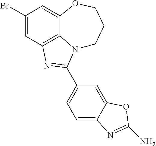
C12=C3C=C(Br)C=C1OCCCN2C(C1=CC=C2C(=C1)OC(N)=N2)=N3
